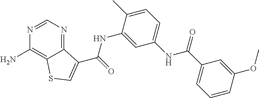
C1=NC(N)=C2C(=N1)C(C(NC1=CC(NC(C3=CC=CC(OC)=C3)=O)=CC=C1C)=O)=CS2
